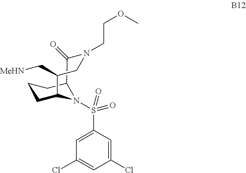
C1=C(S(=O)(=O)N2C3CCCC2C(=O)N(CCOC)CC3C[MeHN])C=C(Cl)C=C1Cl
